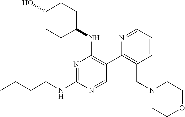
N1=C(NCCCC)N=CC(C2=C(CN3CCOCC3)C=CC=N2)=C1NC1CCC(O)CC1
